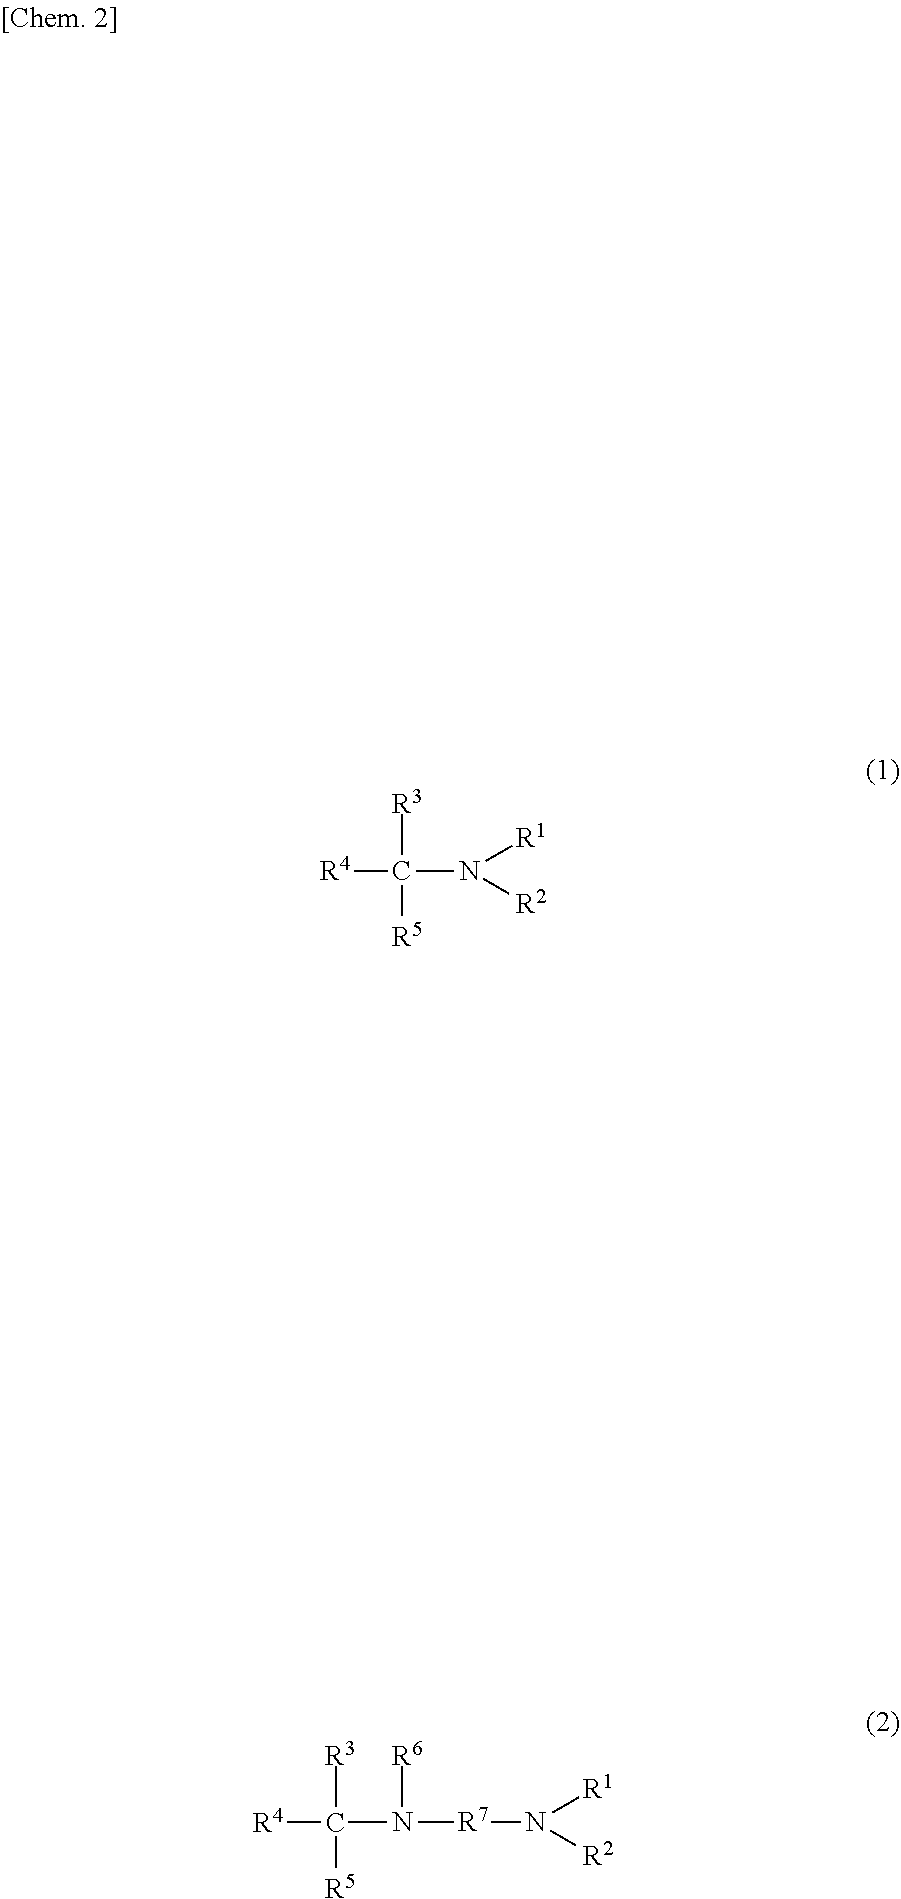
[R3]C([R4])(N([R1])[R2])[R5].[R3]C([R4])(N([R7]N([R1])[R2])[R6])[R5]
